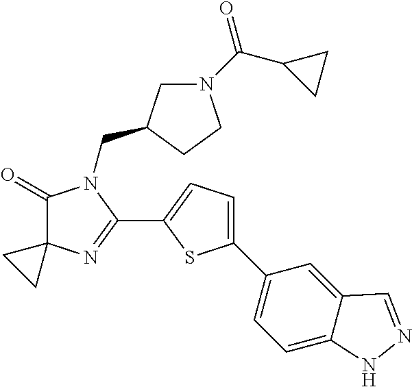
C1(=O)C2(N=C(C3=CC=C(C4=CC=C5C(=C4)C=NN5)S3)N1CC1CN(C(C3CC3)=O)CC1)CC2
